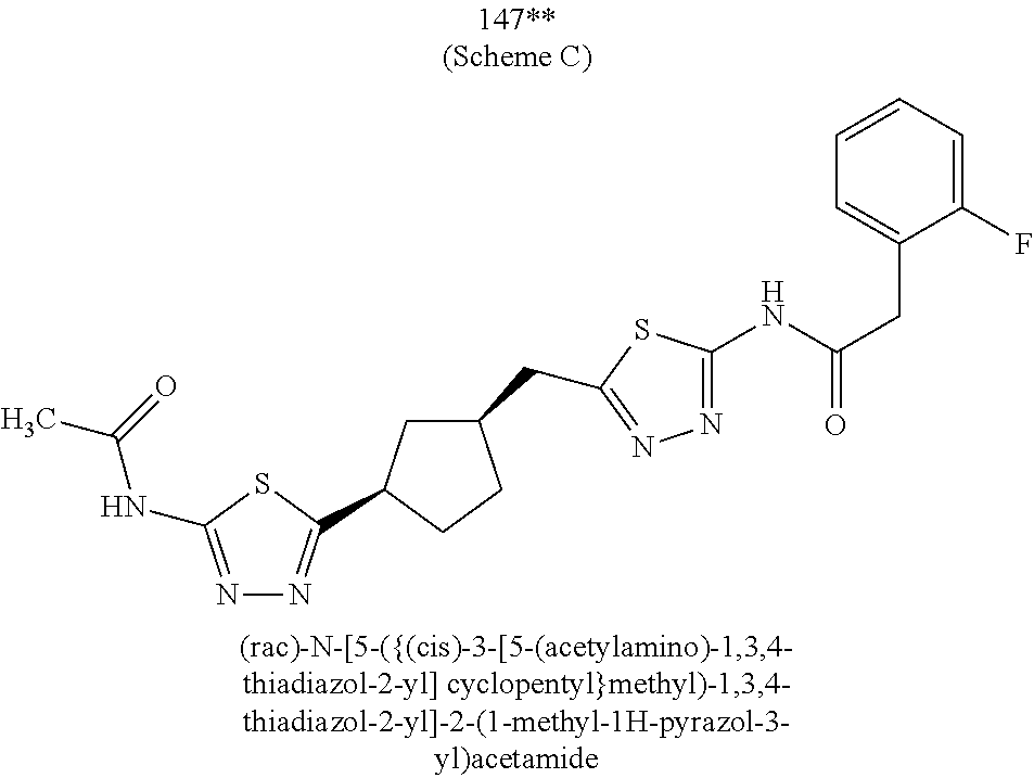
C1C(CC2=NN=C(NC(CC3=CC=CC=C3F)=O)S2)CCC1C1=NN=C(NC(=O)C)S1
